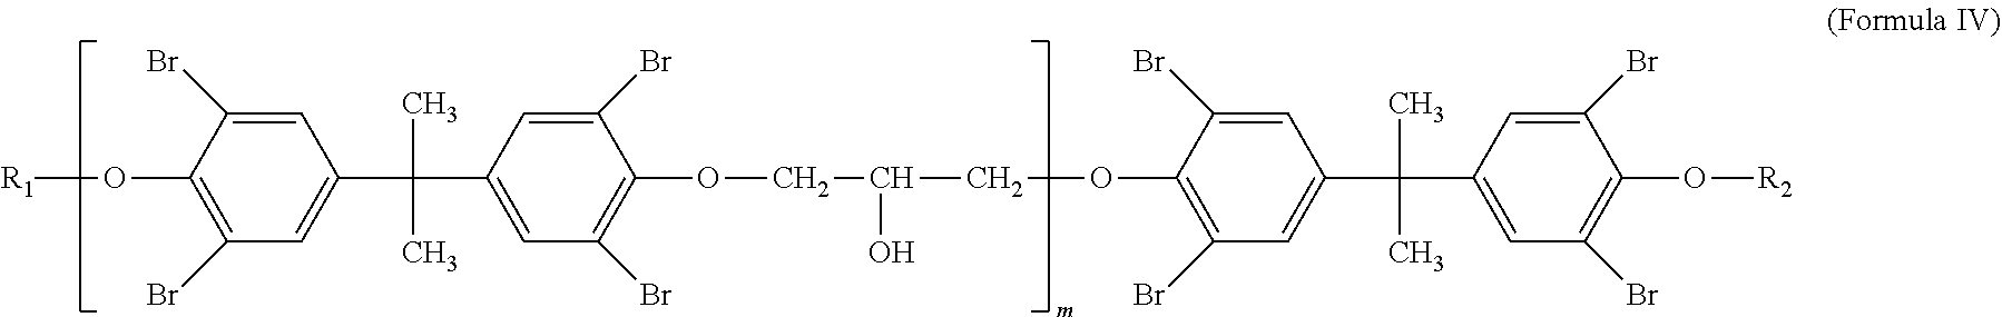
[R1]OC1=C(Br)C=C(C(C2=CC(Br)=C(OCC(O)COC3=C(Br)C=C(C(C4=CC(Br)=C(O[R2])C(Br)=C4)(C)C)C=C3Br)C(Br)=C2)(C)C)C=C1Br
